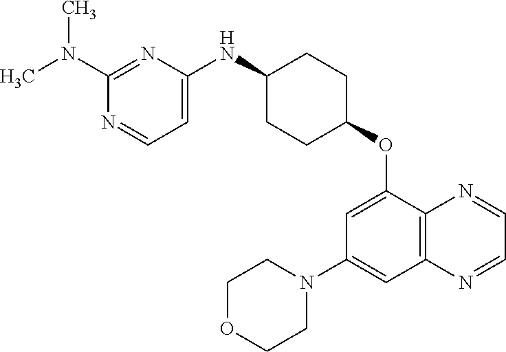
C1(N(C)C)=NC(NC2CCC(OC3=CC(N4CCOCC4)=CC4=C3N=CC=N4)CC2)=CC=N1
